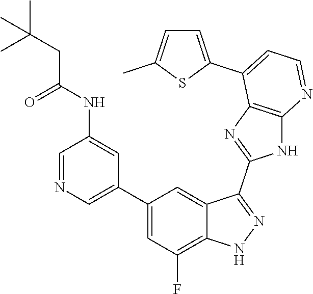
C1=NC=C(C2=CC(F)=C3C(=C2)C(C2=NC4=C(N2)N=CC=C4C2=CC=C(C)S2)=NN3)C=C1NC(CC(C)(C)C)=O
